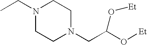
CCN1CCN(CC(O[Et])O[Et])CC1
